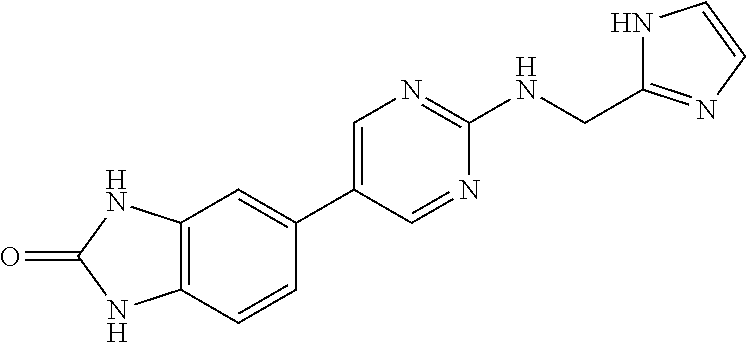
C1=C(C2=CC3=C(C=C2)NC(=O)N3)C=NC(NCC2=NC=CN2)=N1
